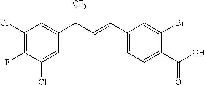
C1(Cl)=C(F)C(Cl)=CC(C(C=CC2=CC=C(C(O)=O)C(Br)=C2)[CF3])=C1
